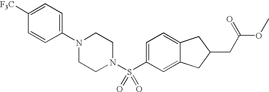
C1(N2CCN(S(C3=CC=C4C(=C3)CC(CC(=O)OC)C4)(=O)=O)CC2)=CC=C([F3C])C=C1
